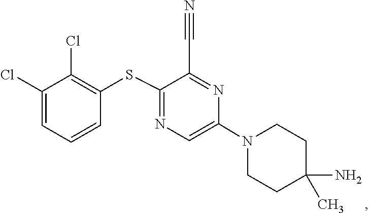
C1C(N)(C)CCN(C2=CN=C(SC3=C(Cl)C(Cl)=CC=C3)C(C#N)=N2)C1
